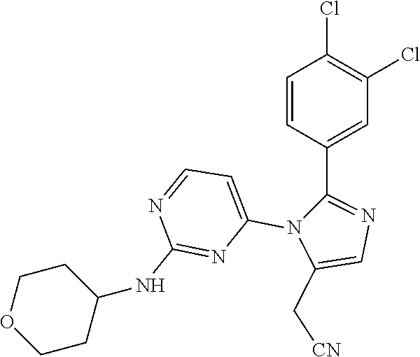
C1=CC(C2=NC=C(C[CN])N2C2=CC=NC(NC3CCOCC3)=N2)=CC(Cl)=C1Cl
